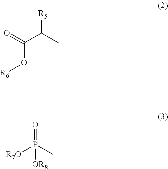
C(O[R6])(=O)C(C)[R5].O=P(C)([R7O])[OR8]
